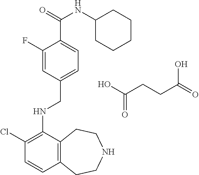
C1(F)=CC(CNC2=C(Cl)C=CC3=C2CCNCC3)=CC=C1C(=O)NC1CCCCC1.C(CCC(=O)O)(O)=O
